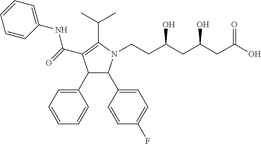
C1(C2=CC=CC=C2)C(C2=CC=C(F)C=C2)N(CCC(CC(CC(O)=O)O)O)C(C(C)C)=C1C(NC1=CC=CC=C1)=O
